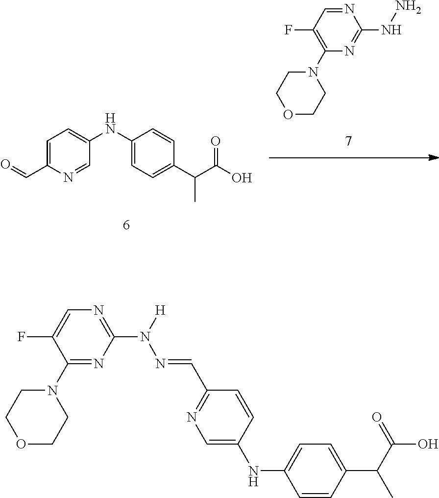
C1(N2CCOCC2)=C(F)C=NC(NN)=N1.C1=C(C=O)N=CC(NC2=CC=C(C(C)C(=O)O)C=C2)=C1.C1(N2CCOCC2)=NC(N([H])N=CC2=NC=C(NC3=CC=C(C(C(=O)O)C)C=C3)C=C2)=NC=C1F
